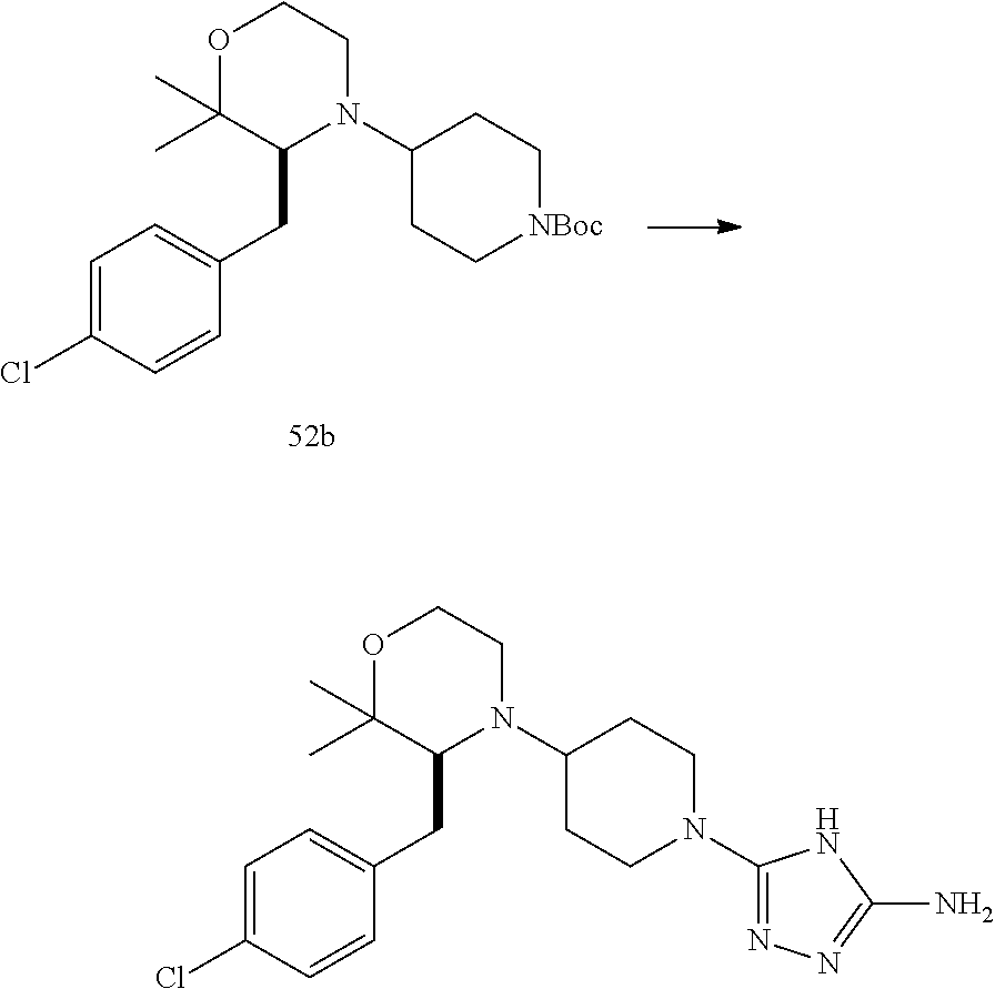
C1=C(Cl)C=CC(CC2N(C3CC[NBoc]CC3)CCOC2(C)C)=C1.C1=C(Cl)C=CC(CC2N(C3CCN(C4=NN=C(N)N4)CC3)CCOC2(C)C)=C1
